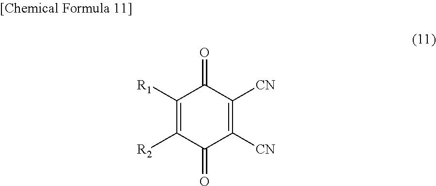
C1([CN])=C([CN])C(=O)C([R1])=C([R2])C1=O
